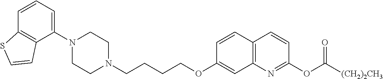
C1(N2CCN(CCCCOC3=CC4=C(C=C3)C=CC(OC([(CH2)2CH3])=O)=N4)CC2)=CC=CC2=C1C=CS2
